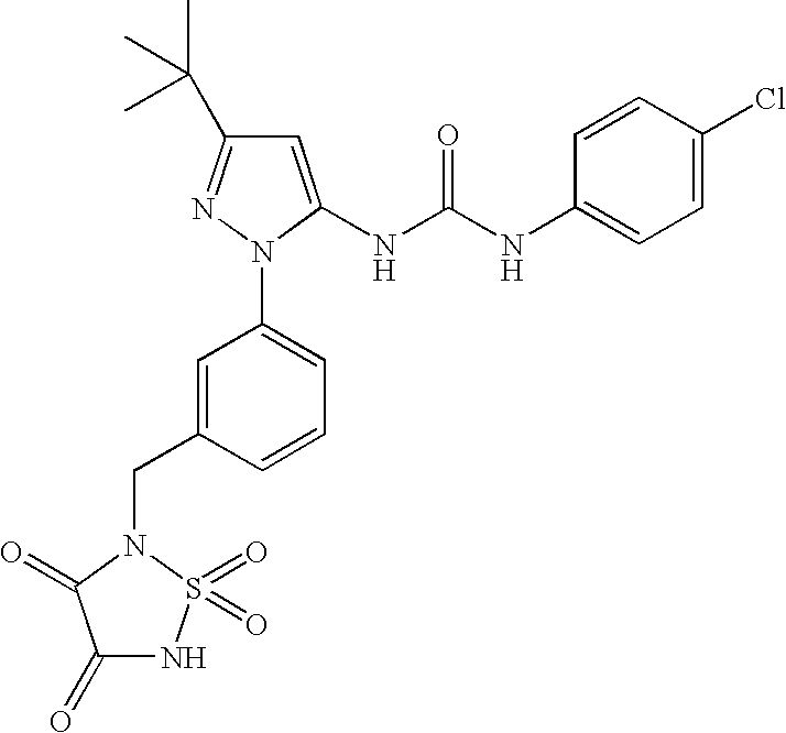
C1=C(NC(NC2=CC=C(Cl)C=C2)=O)N(C2=CC=CC(CN3C(=O)C(=O)NS3(=O)=O)=C2)N=C1C(C)(C)C
